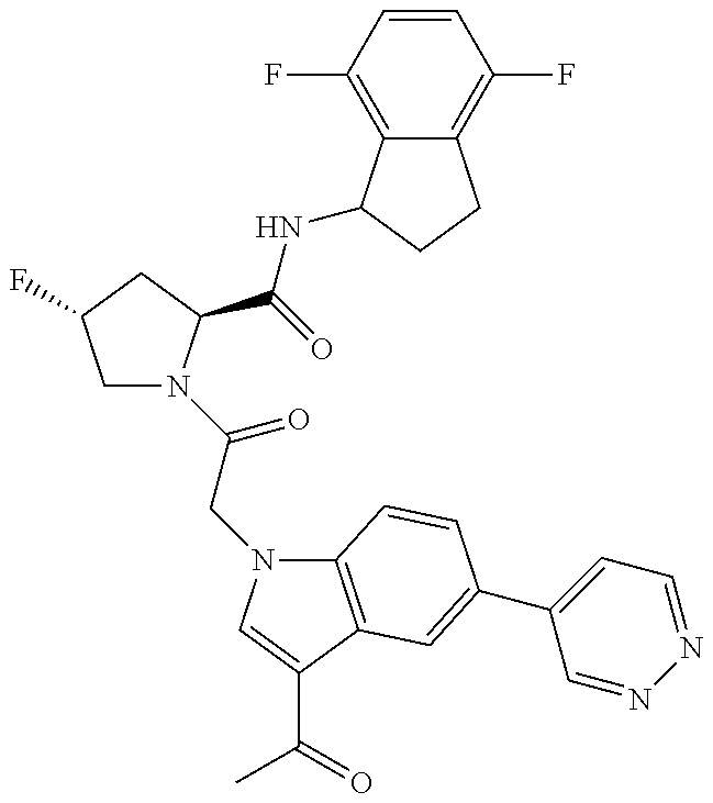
C(=O)(CN1C2=C(C(C(C)=O)=C1)C=C(C1=CC=NN=C1)C=C2)N1CC(F)CC1C(NC1C2=C(F)C=CC(F)=C2CC1)=O
